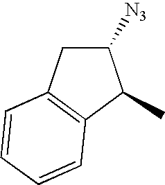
C1([N3])CC2=C(C1C)C=CC=C2
